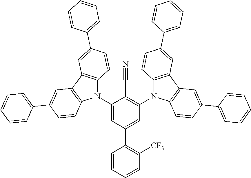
C1(N2C3=C(C4=C2C=CC(C2=CC=CC=C2)=C4)C=C(C2=CC=CC=C2)C=C3)=CC(C2=C([CF3])C=CC=C2)=CC(N2C3=C(C4=C2C=CC(C2=CC=CC=C2)=C4)C=C(C2=CC=CC=C2)C=C3)=C1C#N
